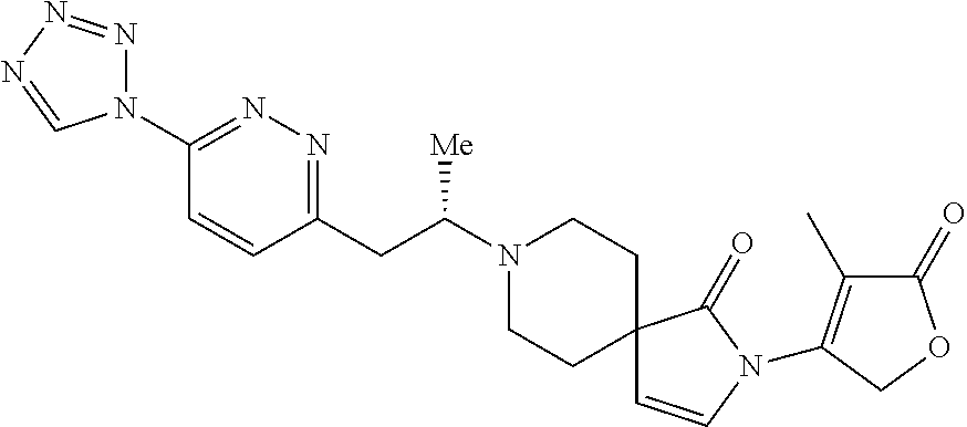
N1(C(CC2=NN=C(N3N=NN=C3)C=C2)[Me])CCC2(CC1)C=CN(C1=C(C)C(=O)OC1)C2=O
